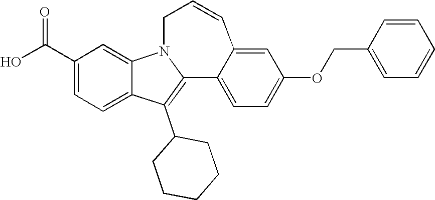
C1(C(O)=O)=CC=C2C(=C1)N1C(=C2C2CCCCC2)C2=CC=C(OCC3=CC=CC=C3)C=C2C=CC1
